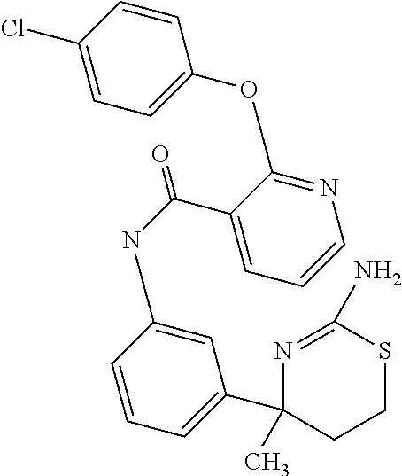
C1=C(NC(=O)C2=CC=CN=C2OC2=CC=C(Cl)C=C2)C=CC=C1C1(C)CCSC(N)=N1
